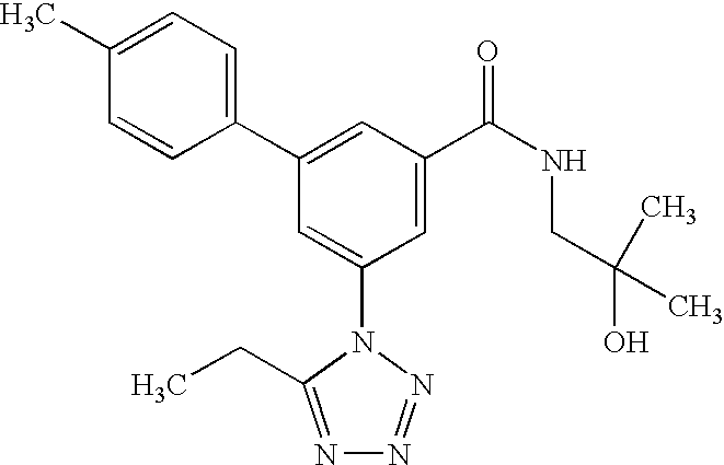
C1(C2=CC(C(NCC(C)(O)C)=O)=CC(N3C(CC)=NN=N3)=C2)=CC=C(C)C=C1
